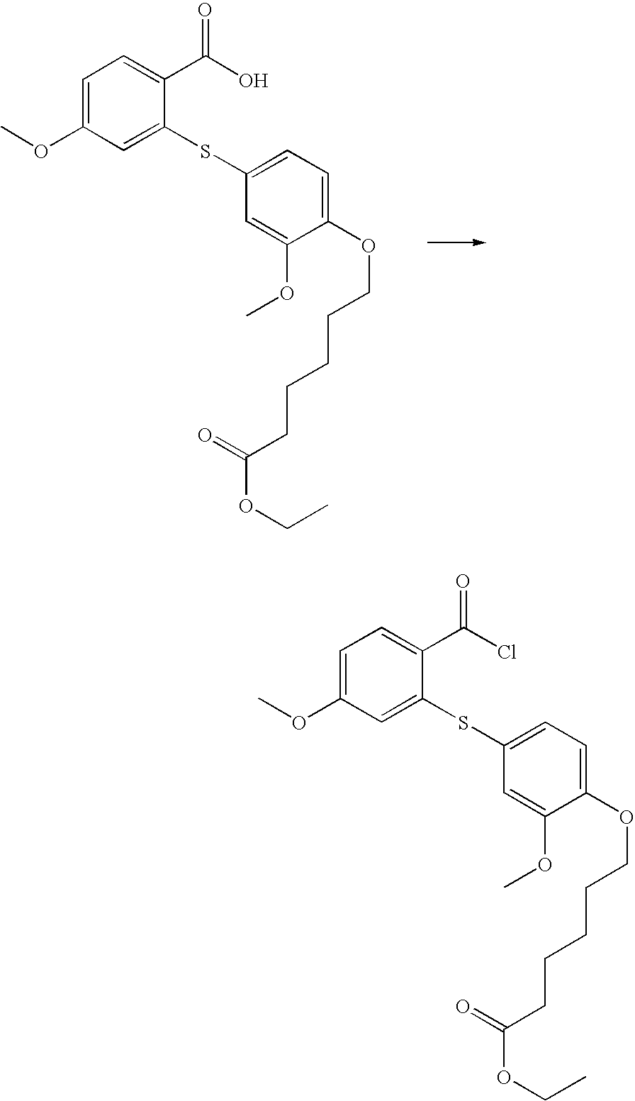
C1=C(OC)C=C(SC2=CC=C(OCCCCCC(=O)OCC)C(OC)=C2)C(C(O)=O)=C1.C1=C(OC)C=C(SC2=CC=C(OCCCCCC(=O)OCC)C(OC)=C2)C(C(Cl)=O)=C1
